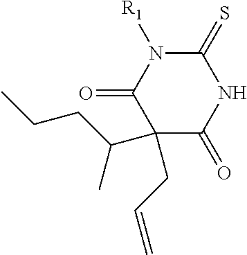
C1(=O)NC(=S)N([R1])C(=O)C1(C(C)CCC)CC=C
